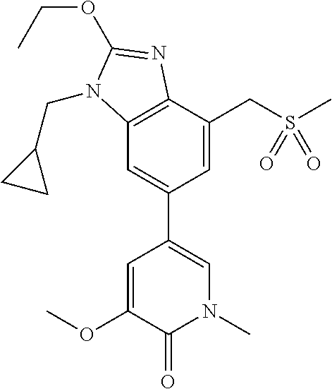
C1=C(CS(C)(=O)=O)C2=C(C=C1C1=CN(C)C(=O)C(OC)=C1)N(CC1CC1)C(OCC)=N2
